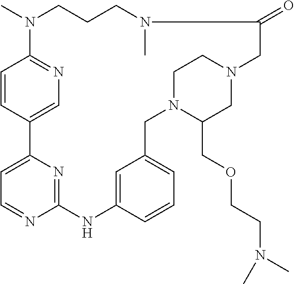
C1=CC2=CN=C1N(C)CCCN(C)C(=O)CN1CC(COCCN(C)C)N(CC3=CC=CC(=C3)NC3=NC2=CC=N3)CC1
